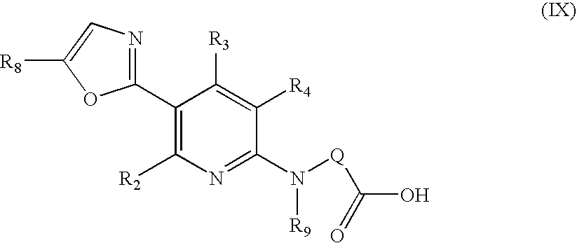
C1(C2=C([R2])N=C(N([Q]C(O)=O)[R9])C([R4])=C2[R3])=NC=C([R8])O1
